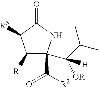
C1([R1])C(C(=O)[R2])(C([H])(C(C)C)[OR])NC(=O)C1[R3]
